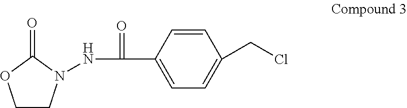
C1CN(NC(C2=CC=C(CCl)C=C2)=O)C(=O)O1
